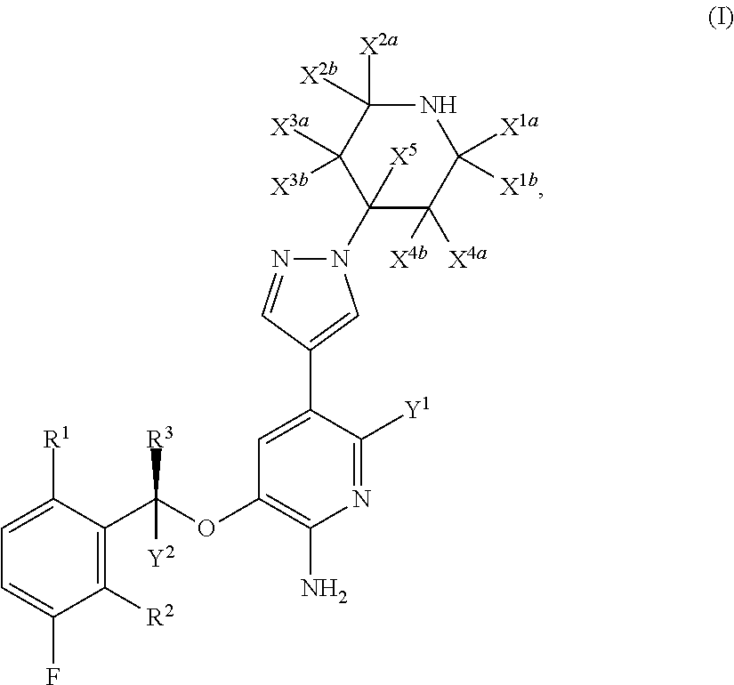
C1([R1])=CC=C(F)C([R2])=C1C(OC1=C(N)N=C([Y1])C(C2=CN(C3([X5])C([X4b])([X4a])C([X1a])([X1b])NC([X2a])([X2b])C3([X3a])[X3b])N=C2)=C1)([R3])[Y2]
